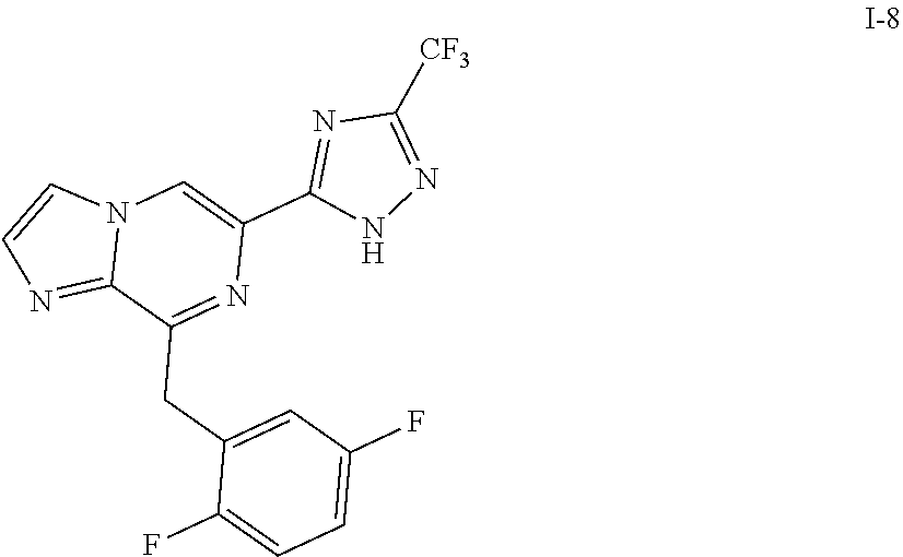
C1=C(F)C=C(CC2=NC(C3=NC([CF3])=NN3)=CN3C2=NC=C3)C(F)=C1
